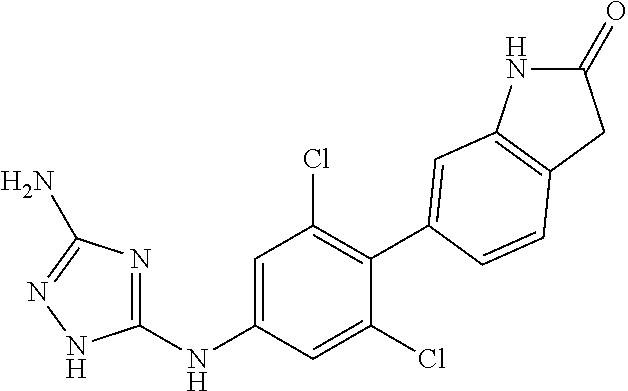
C1(NC2=CC(Cl)=C(C3=CC4=C(CC(=O)N4)C=C3)C(Cl)=C2)=NC(N)=NN1
